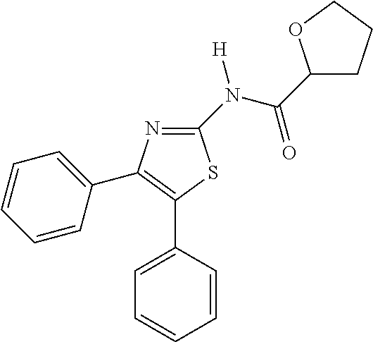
C1=CC(C2=C(C3=CC=CC=C3)N=C(N(C(C3CCCO3)=O)[H])S2)=CC=C1
